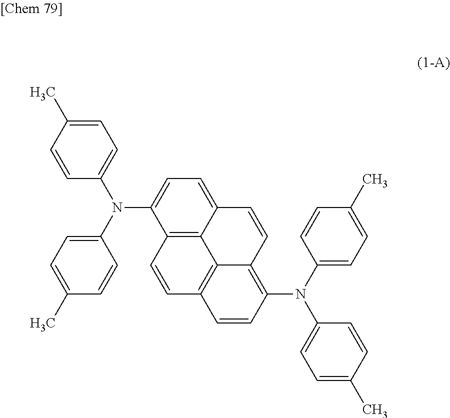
C1=CC(C)=CC=C1N(C1=CC=C(C)C=C1)C1=CC=C2C3=C1C=CC1=C3C(=C(N(C3=CC=C(C)C=C3)C3=CC=C(C)C=C3)C=C1)C=C2
